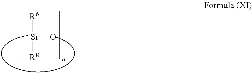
[R6][Si]([R8])O
